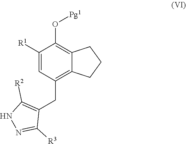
C12=C(CC3=C([R2])NN=C3[R3])C=C([R1])C(O[Pg1])=C1CCC2
